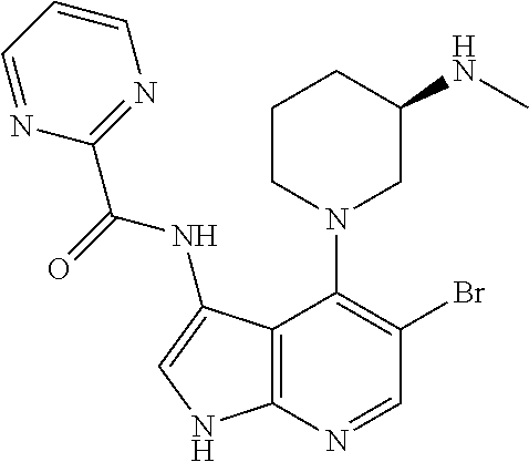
C1CN(C2=C(Br)C=NC3=C2C(NC(=O)C2=NC=CC=N2)=CN3)CC(NC)C1
